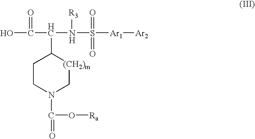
OC(C(N(S([Ar1][Ar2])(=O)=O)[R3])C1[(CH2)m]CN(C(=O)O[Ra])CC1)=O
